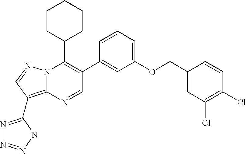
N1=CC(C2=CC(OCC3=CC(Cl)=C(Cl)C=C3)=CC=C2)=C(C2CCCCC2)N2C1=C(C1=NN=NN1)C=N2
